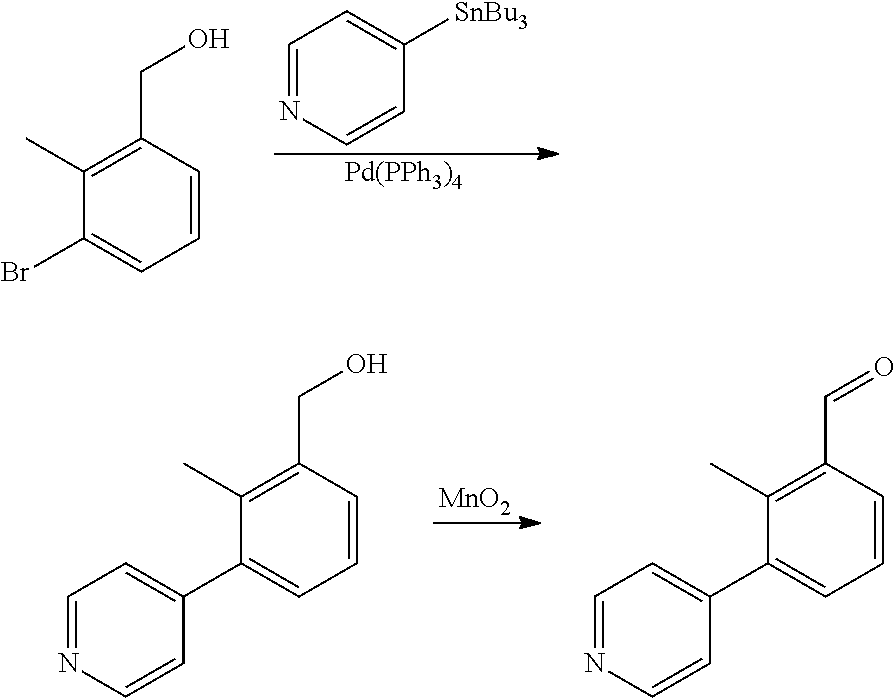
C1=NC=CC([SnBu3])=C1.[Pd(PPh3)4].C1=CC(CO)=C(C)C(Br)=C1.[MnO2].C1=CC(CO)=C(C)C(C2=CC=NC=C2)=C1.C1=CC(C=O)=C(C)C(C2=CC=NC=C2)=C1
